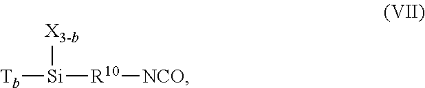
[Tb][Si]([X3-b])[R10][NCO]
